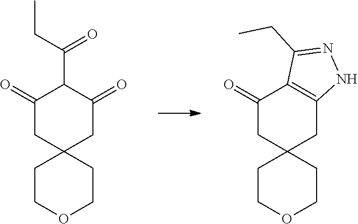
C1(=O)CC2(CC(=O)C1C(CC)=O)CCOCC2.C1(=O)CC2(CC3=C1C(CC)=NN3)CCOCC2
